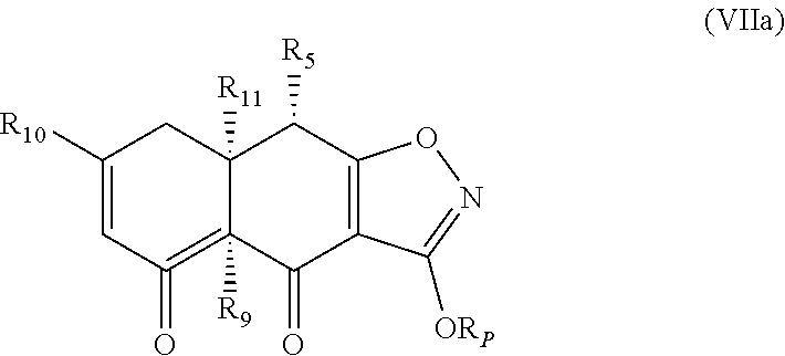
C1=C([R10])CC2([R11])C([R9])(=C1=O)C(=O)C1=C(C2[R5])ON=C1[ORP]
